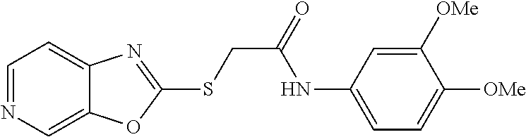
C1=NC=C2C(=C1)N=C(SCC(=O)NC1=CC=C([OMe])C([OMe])=C1)O2
